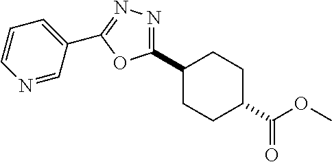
C1(C2CCC(C(OC)=O)CC2)=NN=C(C2=CC=CN=C2)O1
